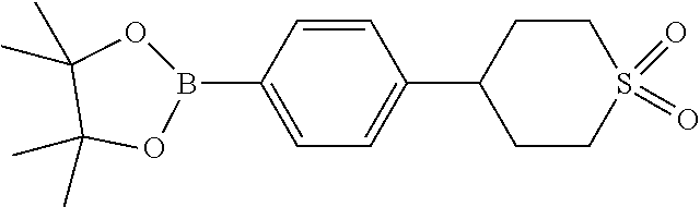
C1=CC(C2CCS(=O)(=O)CC2)=CC=C1B1OC(C)(C)C(C)(C)O1
